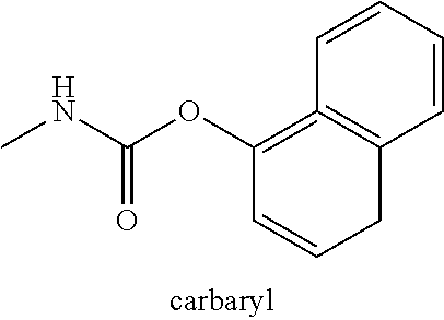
C1=CC=CC2=C1CC=CC=2OC(NC)=O
